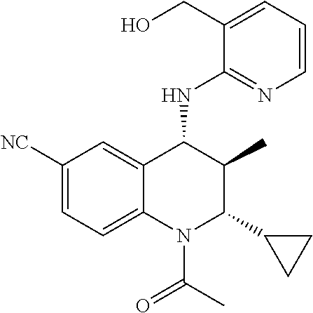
C1([NC])=CC=C2C(=C1)C(NC1=NC=CC=C1CO)C(C)C(C1CC1)N2C(C)=O
